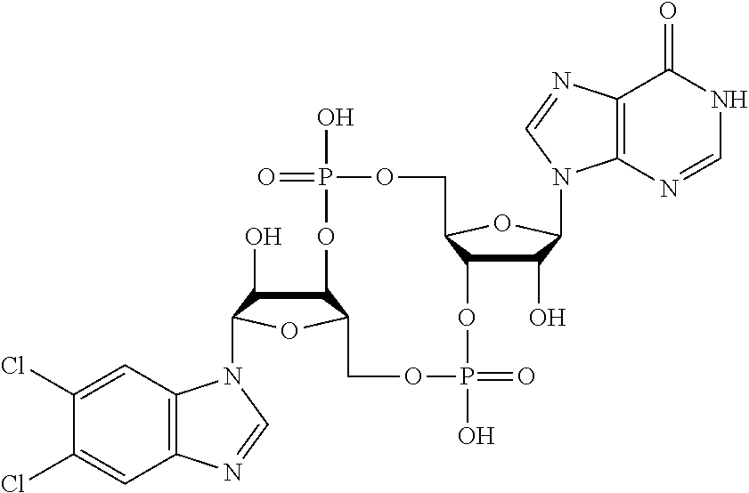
C12C(O)C(N3C4=C(C=C(Cl)C(Cl)=C4)N=C3)OC1COP(O)(=O)OC1C(O)C(N3C4=C(C(=O)NC=N4)N=C3)OC1COP(O)(=O)O2
